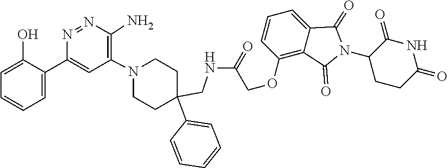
C1=C(C2=CC=CC=C2O)N=NC(N)=C1N1CCC(C2=CC=CC=C2)(CNC(COC2=C3C(=CC=C2)C(=O)N(C2CCC(=O)NC2=O)C3=O)=O)CC1
